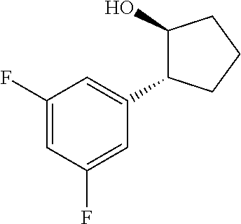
C1(F)=CC(F)=CC(C2C(O)CCC2)=C1
